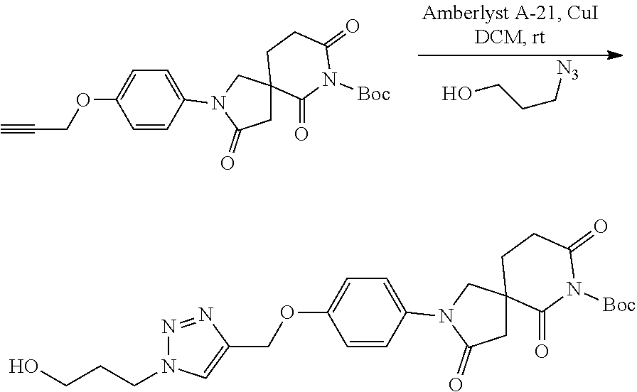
C1=CC(N2C(=O)CC3(C2)C(=O)N([Boc])C(=O)CC3)=CC=C1OCC1=CN(CCCO)N=N1.C1=CC(N2C(=O)CC3(C2)C(=O)N([Boc])C(=O)CC3)=CC=C1OCC#C.C(C[N3])CO
